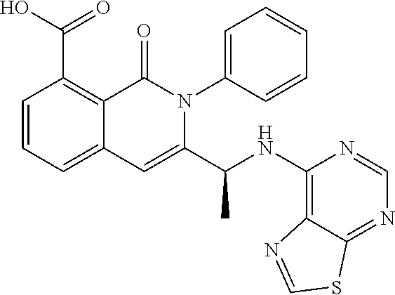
OC(=O)C1=C2C(=CC=C1)C=C(C(NC1=C3C(=NC=N1)SC=N3)C)N(C1=CC=CC=C1)C2=O
